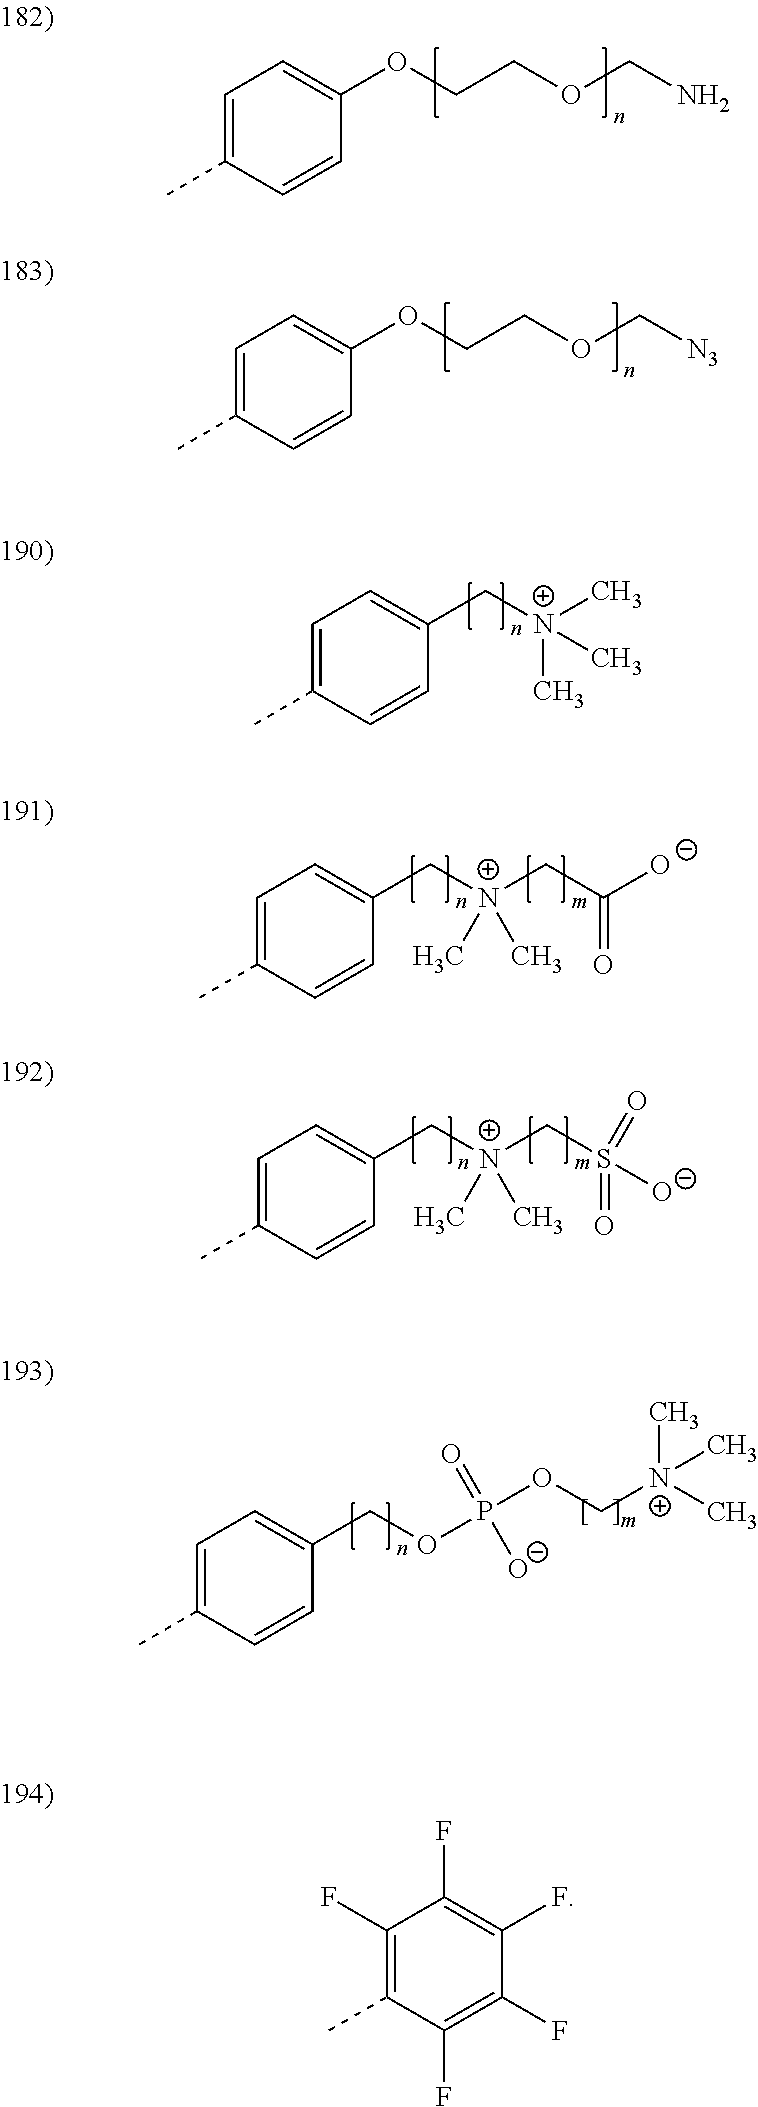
C1(OCCOCN)=CC=C(C)C=C1.C1(OCCOC[N3])=CC=C(C)C=C1.C1(C[N+](C)(C)C)=CC=C(C)C=C1.C1(C[N+](C)(CC([O-])=O)C)=CC=C(C)C=C1.C1(C[N+](C)(CS([O-])(=O)=O)C)=CC=C(C)C=C1.C1(COP(OC[N+](C)(C)C)(=O)[O-])=CC=C(C)C=C1.C1(F)=C(F)C(F)=C(C)C(F)=C1F
